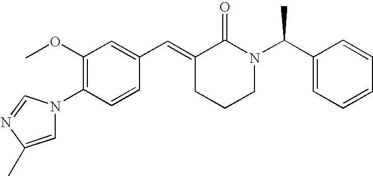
C1(OC)=C(N2C=C(C)N=C2)C=CC(C=C2CCCN(C(C3=CC=CC=C3)C)C2=O)=C1
